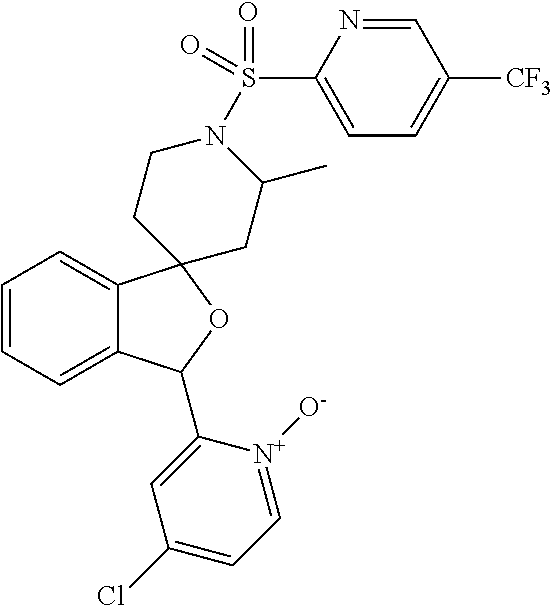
C1=C2C(=CC=C1)C1(OC2C2=CC(Cl)=CC=[N+]2[O-])CC(C)N(S(C2=CC=C([CF3])C=N2)(=O)=O)CC1
